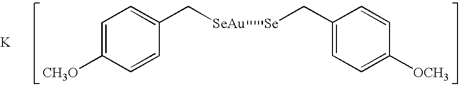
[K].C1=C([CH3O])C=CC(C[SeAu][Se]CC2=CC=C([OCH3])C=C2)=C1
